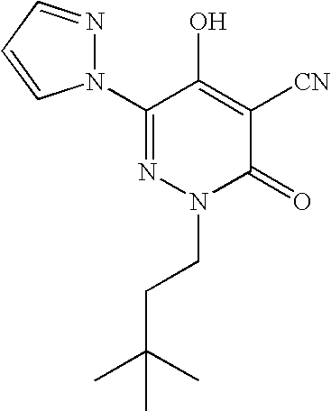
C1(N2N=CC=C2)=NN(CCC(C)(C)C)C(=O)C([CN])=C1O
